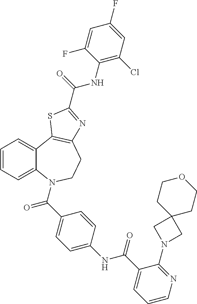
C1=CC=C2C(=C1)C1=C(CCN2C(=O)C2=CC=C(NC(=O)C3=CC=CN=C3N3CC4(C3)CCOCC4)C=C2)N=C(C(=O)NC2=C(Cl)C=C(F)C=C2F)S1
